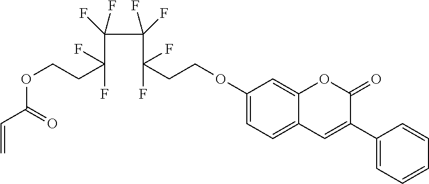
C1(OCCC(C(C(C(CCOC(=O)C=C)(F)F)(F)F)(F)F)(F)F)=CC=C2C(=C1)OC(=O)C(C1=CC=CC=C1)=C2
